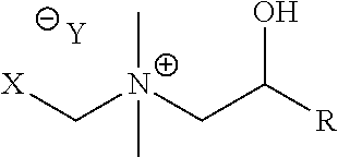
[X]C[N+](CC([R])O)(C)C.[Y]
